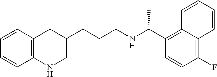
C1=CC2=C(C=C1)NCC(CCCNC(C1=C3C(=C(F)C=C1)C=CC=C3)C)C2
